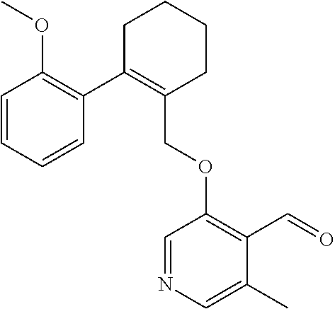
C1C(C2=C(OC)C=CC=C2)=C(COC2=C(C=O)C(C)=CN=C2)CCC1
